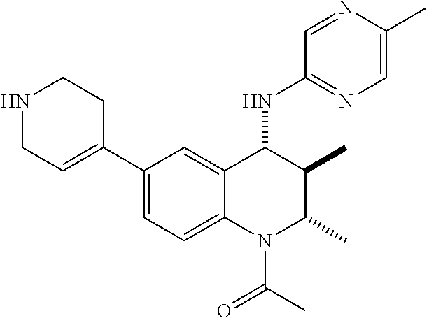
C1=NC(C)=CN=C1NC1C(C)C(C)N(C(=O)C)C2=CC=C(C3=CCNCC3)C=C12
